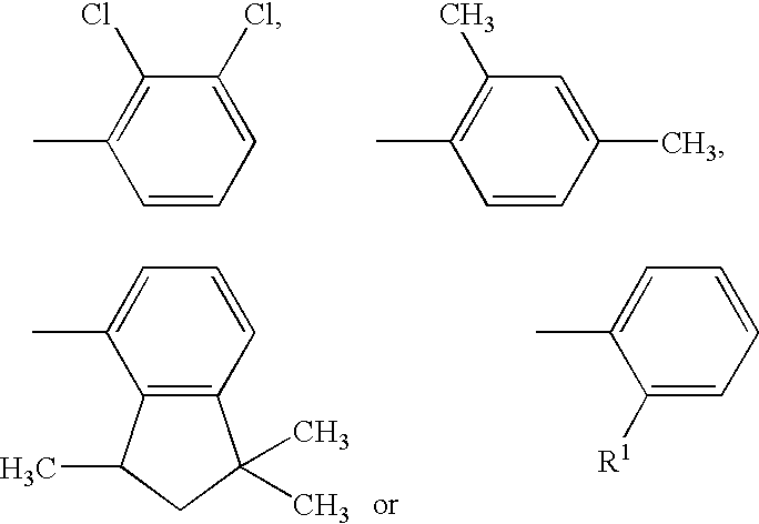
C1=CC=C(Cl)C(Cl)=C1C.C1(C)=C(C)C=CC(C)=C1.C12=C(C=CC=C1C)C(C)(C)CC2C.C1([R1])=CC=CC=C1C
